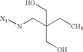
[X1]NCC(CC)(CO)CO
